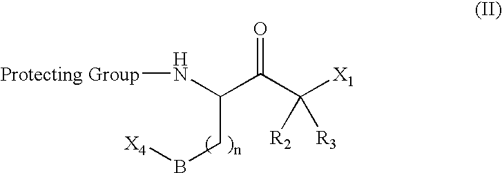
[Protecting Group]NC(C(C([X1])([R2])[R3])=O)CB[X4]
